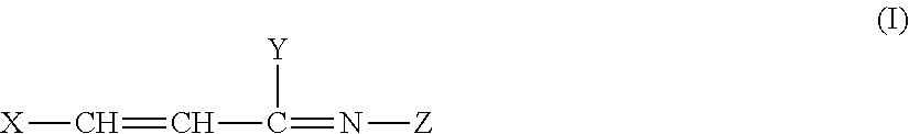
C(=CC([Y])=N[Z])[X]
